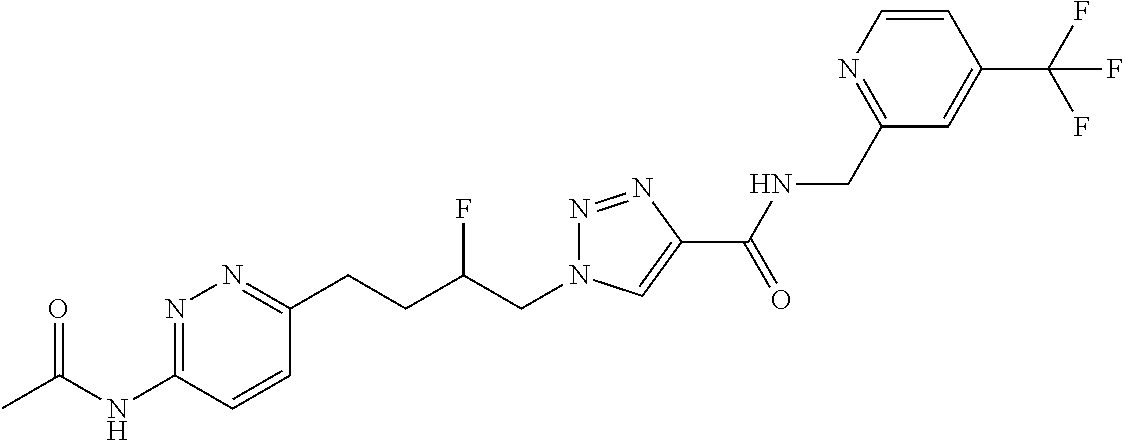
CC(NC1=NN=C(CCC(CN2N=NC(C(NCC3=NC=CC(C(F)(F)F)=C3)=O)=C2)F)C=C1)=O
